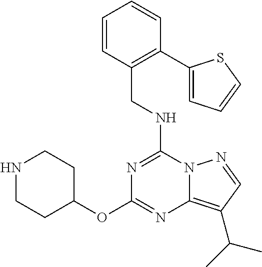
C(NC1=NC(OC2CCNCC2)=NC2=C(C(C)C)C=NN12)C1=C(C2=CC=CS2)C=CC=C1
